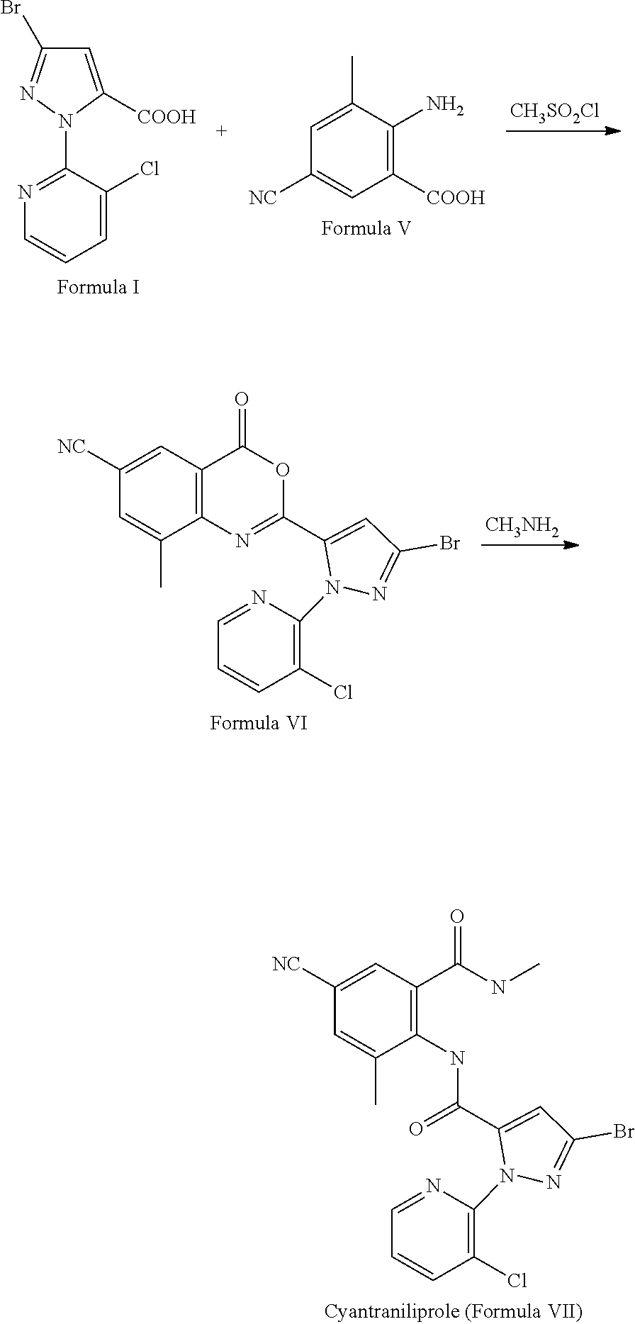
C1=C([COOH])N(C2=NC=CC=C2Cl)N=C1Br.[CH3SO2Cl].C1([COOH])=C(N)C(C)=CC([NC])=C1.[CH3NH2].C12=C(C=C([NC])C=C1C)C(=O)OC(C1=CC(Br)=NN1C1=C(Cl)C=CC=N1)=N2.O=C(NC1=C(C(NC)=O)C=C([NC])C=C1C)C1=CC(Br)=NN1C1=C(Cl)C=CC=N1
